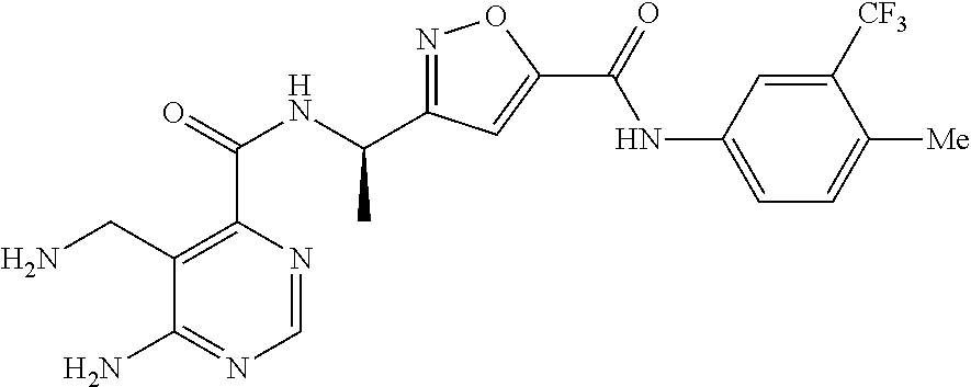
C1=NC(C(=O)NC(C2=NOC(C(=O)NC3=CC=C([Me])C([CF3])=C3)=C2)C)=C(CN)C(N)=N1
